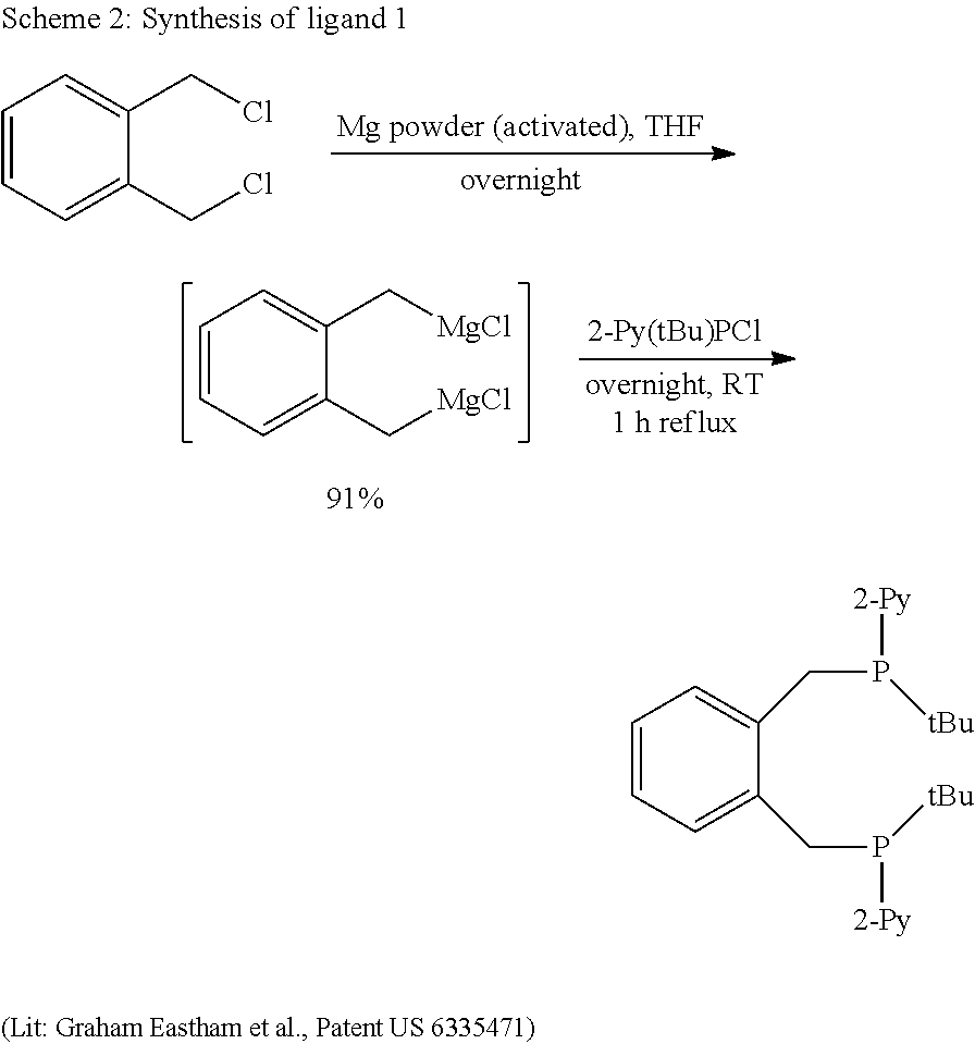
C1=CC=C(CP([tBu])[2-Py])C(CP([tBu])[2-Py])=C1.C1=CC=C(C[MgCl])C(C[MgCl])=C1.C1=CC=C(CCl)C(CCl)=C1
